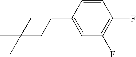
C1(CCC(C)(C)C)=CC(F)=C(F)C=C1
